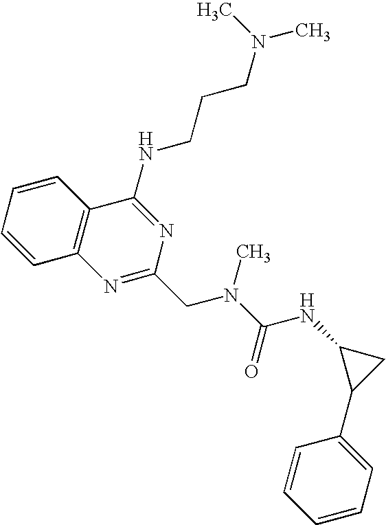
C1=CC2=C(C=C1)C(NCCCN(C)C)=NC(CN(C(=O)NC1C(C3=CC=CC=C3)C1)C)=N2
